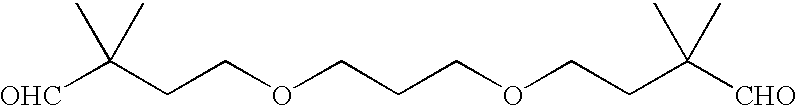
C(CCOCCCOCCC([CHO])(C)C)([OHC])(C)C
